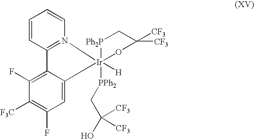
C1=CC2=N(C=C1)[Ir]1([PPh2]CC(O)([CF3])[CF3])([H])(C3=CC(F)=C([F3C])C(F)=C23)[Ph2P]CC([CF3])([CF3])O1
